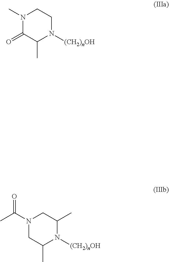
N1(C)C(=O)C(C)N([(CH2)nOH])CC1.N1(C(C)=O)CC(C)N([(CH2)nOH])C(C)C1
